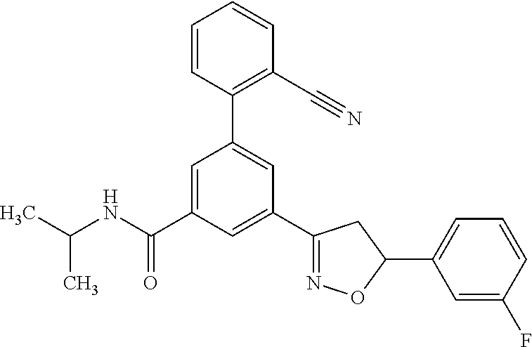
C1=C(C(NC(C)C)=O)C=C(C2=NOC(C3=CC=CC(F)=C3)C2)C=C1C1=C(C#N)C=CC=C1
